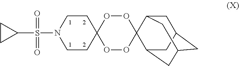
O1OC2(OOC13C1CC4CC(CC3C4)C1)CCN(S(C1CC1)(=O)=O)CC2
